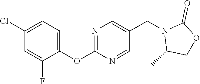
C1(Cl)=CC=C(OC2=NC=C(CN3C(C)COC3=O)C=N2)C(F)=C1
